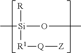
C[Si](OC)([R])[R1][Q][Z]
